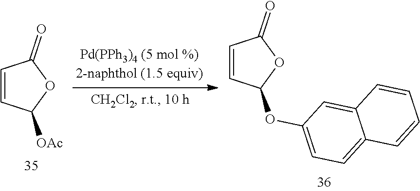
C1=CC([OAc])OC1=O.C1=CC(OC2=CC=C3C(=C2)C=CC=C3)OC1=O
